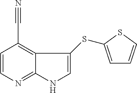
C1=CN=C2C(=C1C#N)C(SC1=CC=CS1)=CN2
